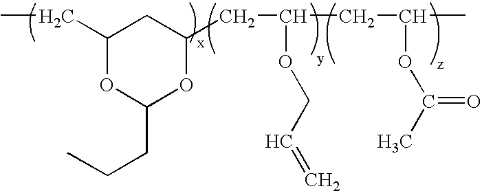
C1(CC)OC(CCC)OC(CC(OCC=C)CC(OC(C)=O)C)C1
